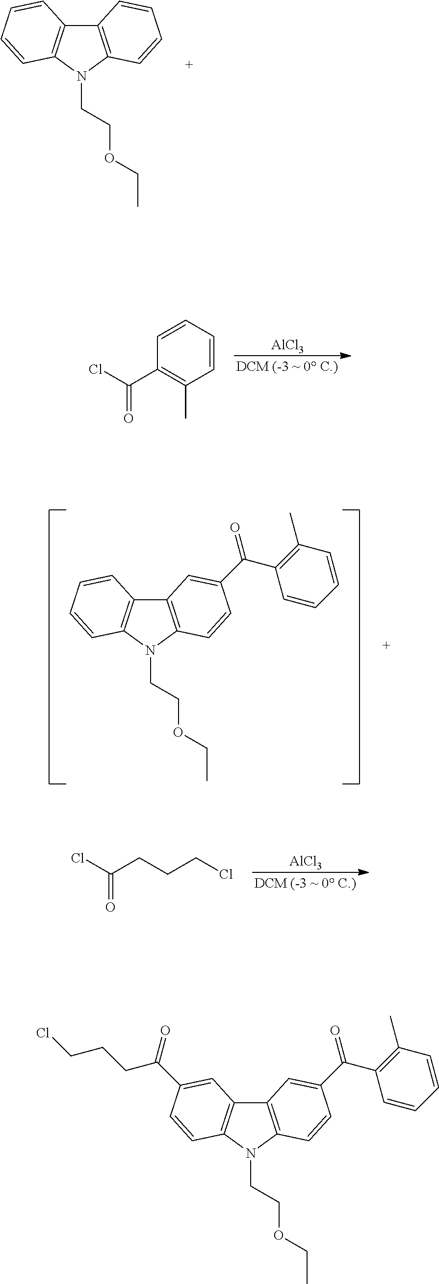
C12=C(N(CCOCC)C3=C1C=CC=C3)C=CC=C2.C1=CC(C(Cl)=O)=C(C)C=C1.[AlCl3].C12=C(N(CCOCC)C3=C1C=CC=C3)C=CC(C(C1=C(C)C=CC=C1)=O)=C2.ClC(CCCCl)=O.[AlCl3].C12=C(N(CCOCC)C3=C1C=C(C(CCCCl)=O)C=C3)C=CC(C(C1=C(C)C=CC=C1)=O)=C2
